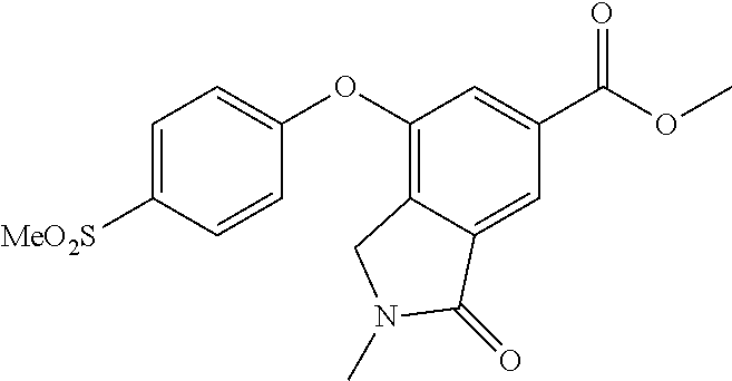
C1=C([MeO2S])C=CC(OC2=C3C(=CC(C(OC)=O)=C2)C(=O)N(C)C3)=C1
